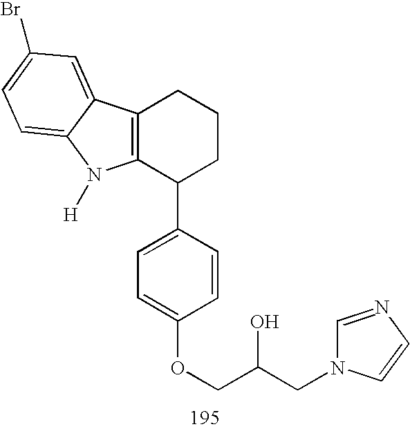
C12=C(C(C3=CC=C(OCC(CN4C=NC=C4)O)C=C3)CCC1)N([H])C1=CC=C(Br)C=C21
